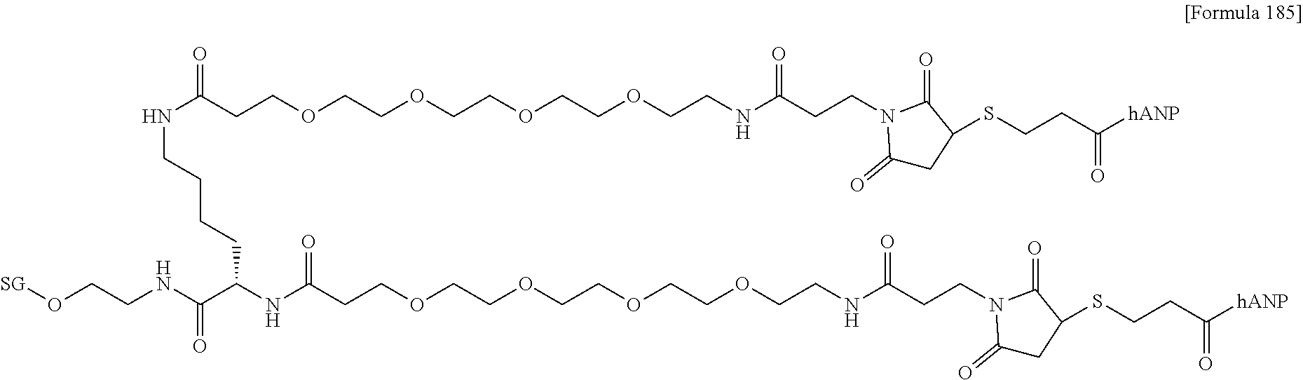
[SG]OCCNC(C(NC(CCOCCOCCOCCOCCNC(CCN1C(=O)CC(SCCC([hANP])=O)C1=O)=O)=O)CCCCNC(CCOCCOCCOCCOCCNC(CCN1C(=O)CC(SCCC([hANP])=O)C1=O)=O)=O)=O
